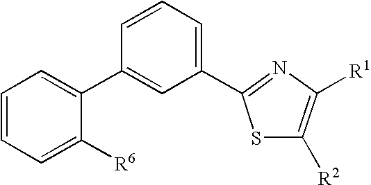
C1=CC=C([R6])C(C2=CC(C3=NC([R1])=C([R2])S3)=CC=C2)=C1
